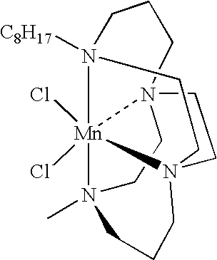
C1CN23[Mn]45(Cl)(Cl)N(CC2)(CCN4([C8H17])CCC3)CCCN15C
